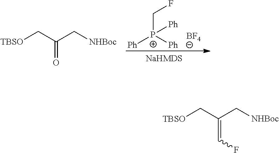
[TBSO]CC(C[NHBoc])=O.[BF4].[P+](CF)([Ph])([Ph])[Ph].[TBSO]CC(C[NHBoc])=CF
